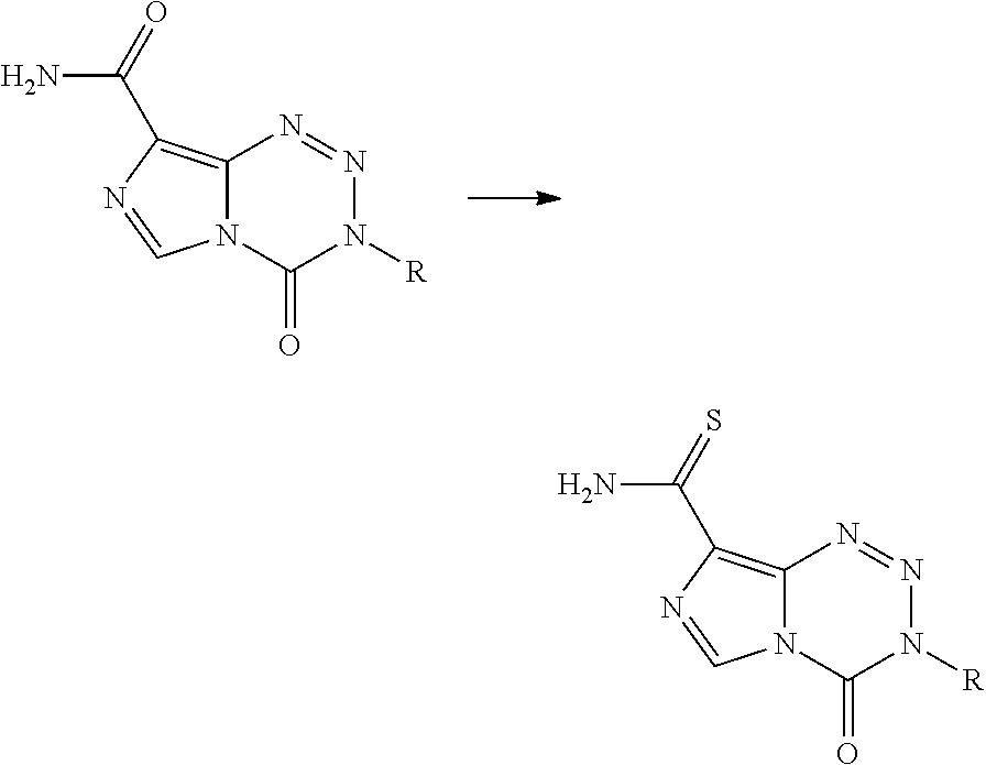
C12=C(C(=S)N)N=CN1C(=O)N([R])N=N2.C12=C(C(=O)N)N=CN1C(=O)N([R])N=N2
